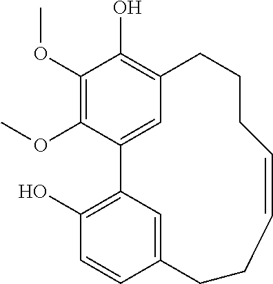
C1(OC)=C(OC)C2=CC(=C1O)CCCC=CCCC1=CC2=C(O)C=C1
